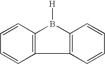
C12=C(C=CC=C1)B([H])C1=C2C=CC=C1
